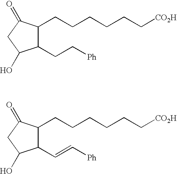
C1(CC[Ph])C(CCCCCC[CO2H])C(=O)CC1O.C1(C=C[Ph])C(CCCCCC[CO2H])C(=O)CC1O
